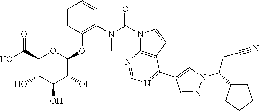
C1=CC(OC2OC(C(O)=O)C(O)C(O)C2O)=C(N(C(N2C3=C(C=C2)C(C2=CN(C(CC#N)C4CCCC4)N=C2)=NC=N3)=O)C)C=C1
